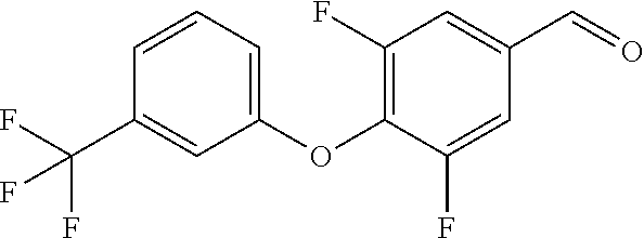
C1=CC=C(OC2=C(F)C=C(C=O)C=C2F)C=C1C(F)(F)F
